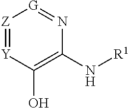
[Z]1=[Y]C(O)=C(N[R1])N=[G]1
